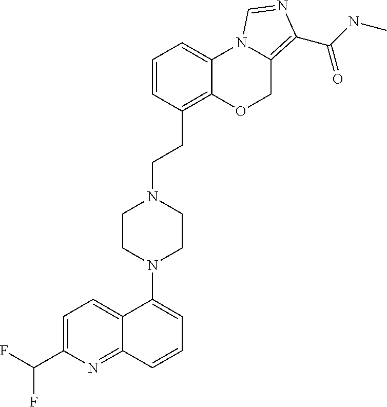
C1=C(C(F)F)N=C2C(=C1)C(N1CCN(CCC3=C4C(=CC=C3)N3C(=C(C(NC)=O)N=C3)CO4)CC1)=CC=C2
